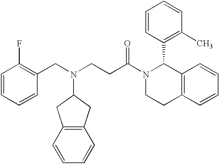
C1(F)=C(CN(CCC(N2CCC3=C(C2C2=C(C)C=CC=C2)C=CC=C3)=O)C2CC3=C(C2)C=CC=C3)C=CC=C1
